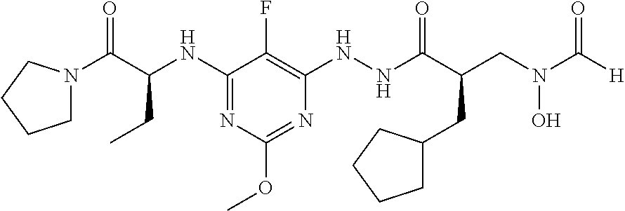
C1(NC(C(N2CCCC2)=O)CC)=NC(OC)=NC(NNC(C(CN(C([H])=O)O)CC2CCCC2)=O)=C1F
